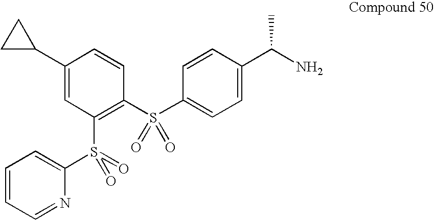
C1(C2CC2)=CC(S(C2=CC=CC=N2)(=O)=O)=C(S(C2=CC=C(C(N)C)C=C2)(=O)=O)C=C1
